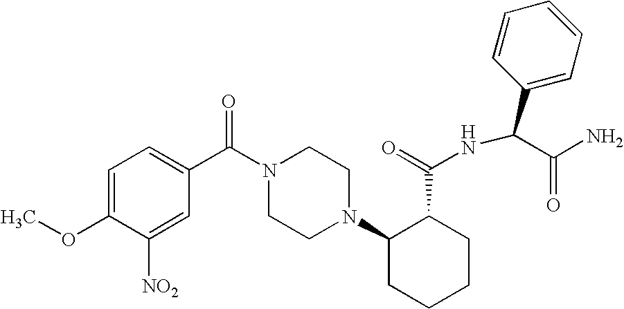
C1([NO2])=CC(C(N2CCN(C3CCCCC3C(=O)NC(C3=CC=CC=C3)C(N)=O)CC2)=O)=CC=C1OC
